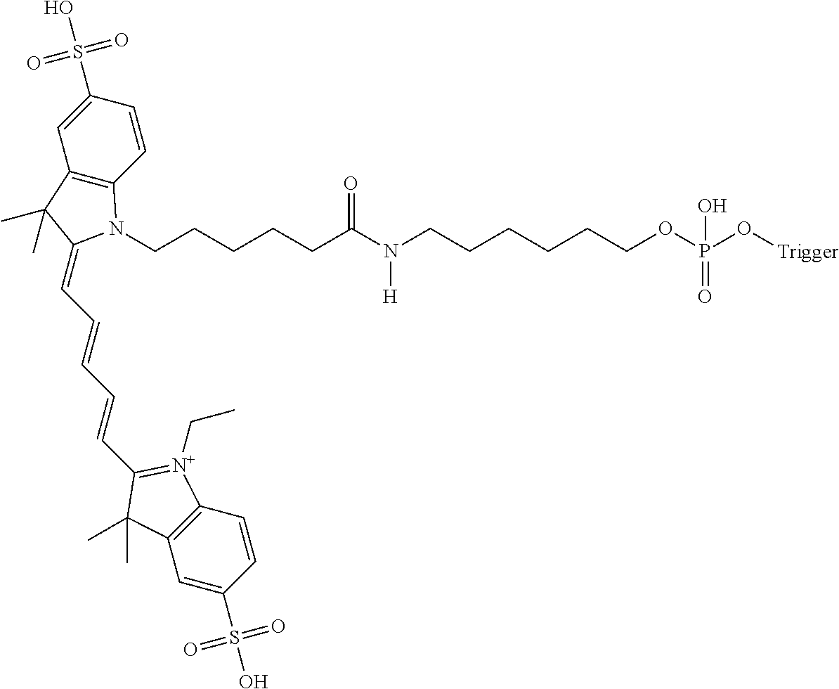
C(CCCCC(N(CCCCCCOP(O[Trigger])(O)=O)[H])=O)N1C2=C(C=C(S(=O)(=O)O)C=C2)C(C)(C)C1=CC=CC=CC1=[N+](CC)C2=C(C=C(S(=O)(=O)O)C=C2)C1(C)C
